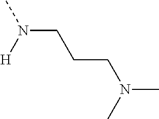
CN(CCCN(C)C)[H]
